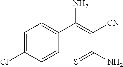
C1=C(Cl)C=CC(C(=C(C(N)=S)[CN])N)=C1
